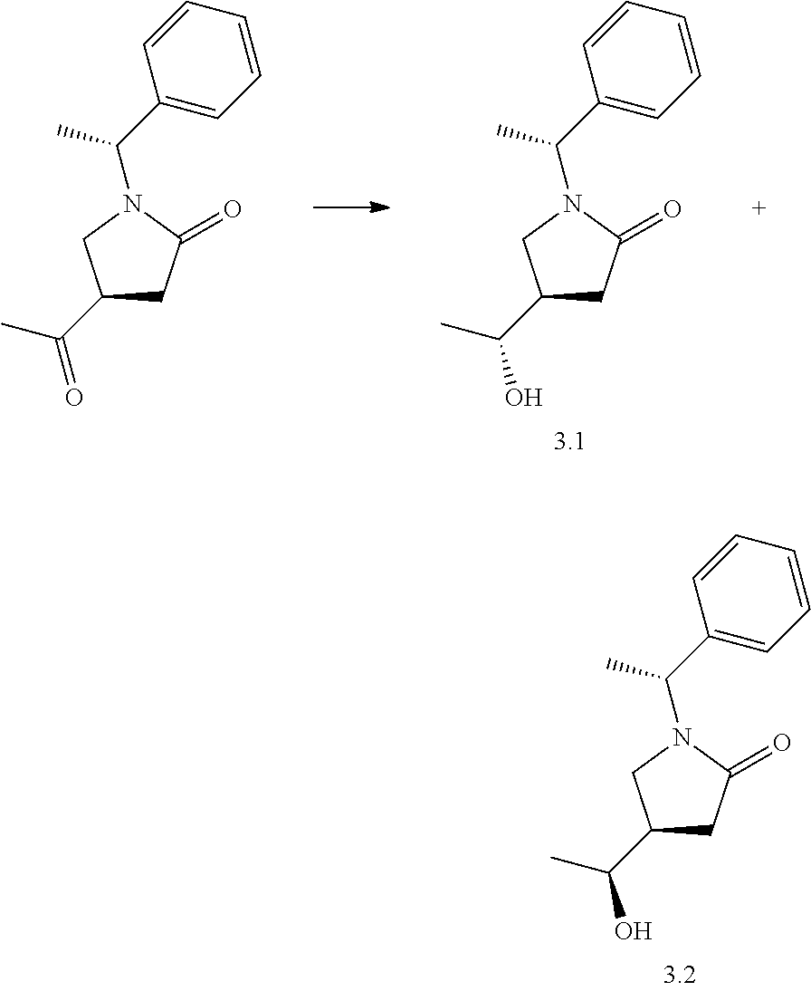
C1(C(C)N2C(=O)CC(C(C)O)C2)=CC=CC=C1.C1(C(C)N2C(=O)CC(C(C)O)C2)=CC=CC=C1.C1(C(C)N2C(=O)CC(C(C)=O)C2)=CC=CC=C1
